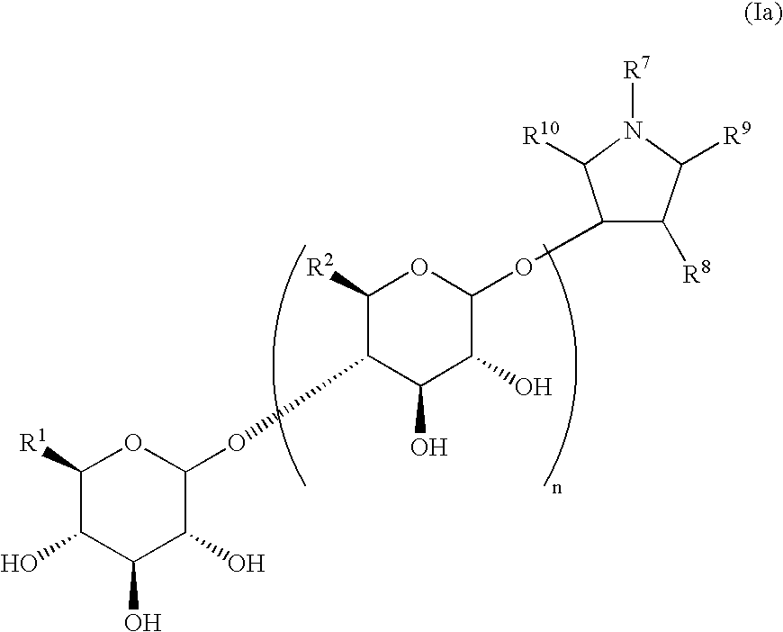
C1([R1])C(O)C(O)C(O)C(OC2C(O)C(O)C(OC3C([R8])C([R9])N([R7])C3[R10])OC2[R2])O1
